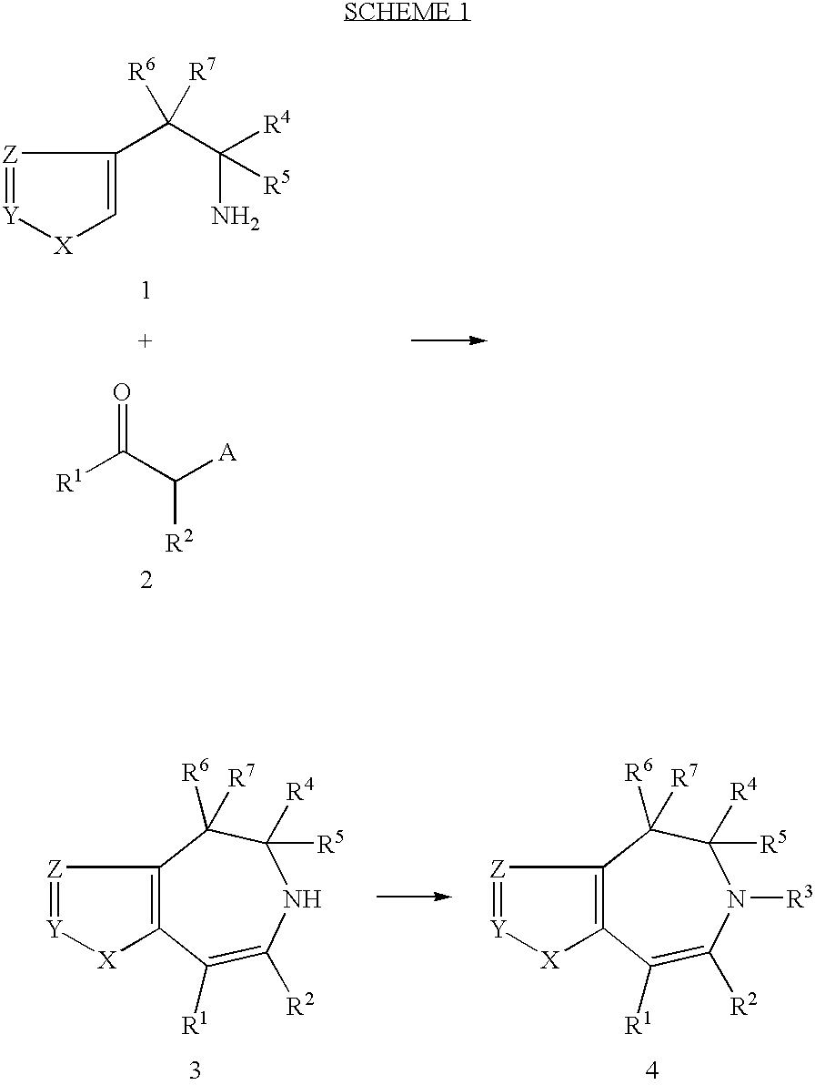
[Z]1=[Y][X]C2=C1C([R6])([R7])C([R5])([R4])NC([R2])=C2[R1].[Z]1=[Y][X]C2=C1C([R6])([R7])C([R5])([R4])N([R3])C([R2])=C2[R1].[Z]1=[Y][X]C=C1C(C(N)([R4])[R5])([R6])[R7].[R1]C(C([A])[R2])=O
